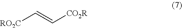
[RO2C]C=C[CO2R]
